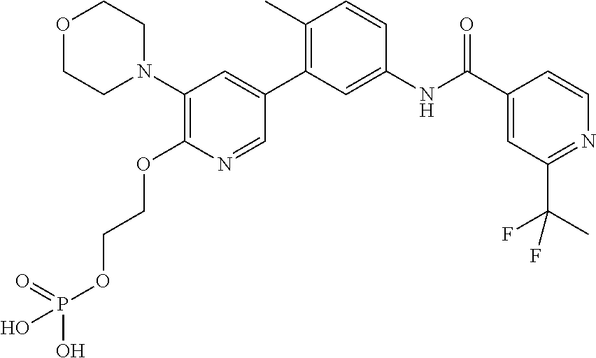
O1CCN(C2=C(OCCOP(O)(=O)O)N=CC(C3=C(C)C=CC(NC(C4=CC(C(C)(F)F)=NC=C4)=O)=C3)=C2)CC1
